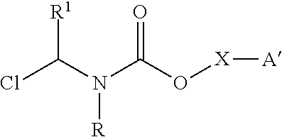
[R1]C(Cl)N([R])C(=O)O[X][A]
